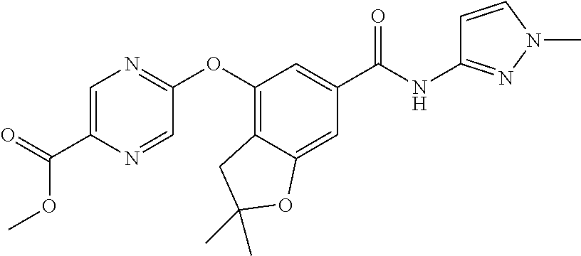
C1(OC2=NC=C(C(=O)OC)N=C2)=C2C(=CC(C(=O)NC3=NN(C)C=C3)=C1)OC(C)(C)C2
